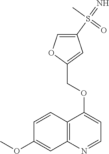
C12=C(N=CC=C1OCC1=CC(S(=N)(=O)C)=CO1)C=C(OC)C=C2
